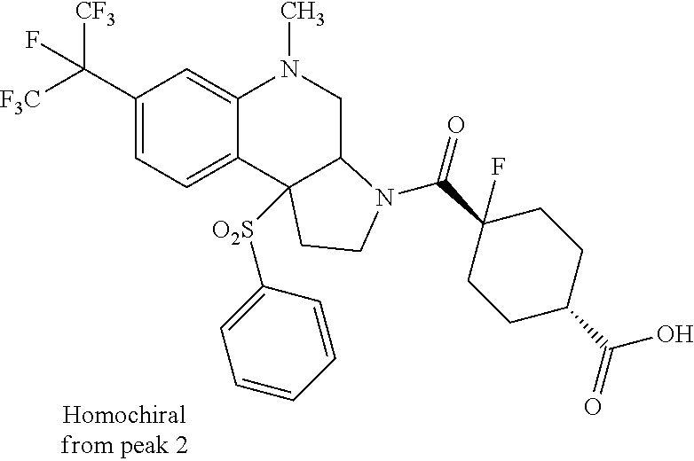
C1(C([F3C])([CF3])F)=CC=C2C(=C1)N(C)CC1C2([O2S]C2=CC=CC=C2)CCN1C(=O)C1(F)CCC(C(=O)O)CC1
